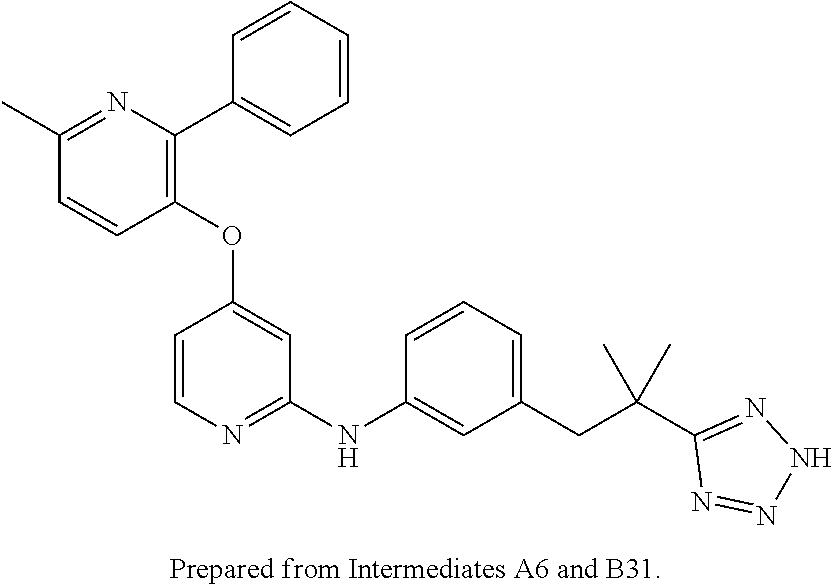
C1(OC2=CC(NC3=CC(CC(C4=NNN=N4)(C)C)=CC=C3)=NC=C2)=C(C2=CC=CC=C2)N=C(C)C=C1
